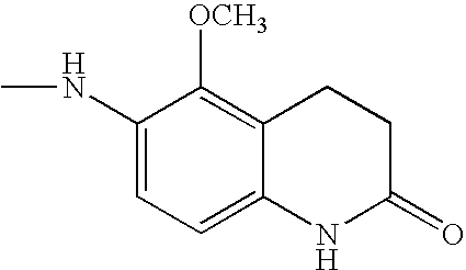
C1(NC)=CC=C2C(=C1[OCH3])CCC(=O)N2
